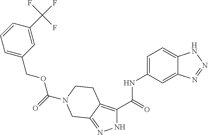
C1(C(F)(F)F)=CC(COC(=O)N2CCC3=C(C(=O)NC4=CC=C5C(=C4)N=NN5)NN=C3C2)=CC=C1
